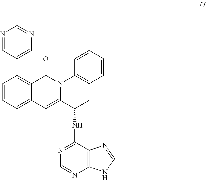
C1=CC=C2C(=C1C1=CN=C(C)N=C1)C(=O)N(C1=CC=CC=C1)C(C(C)NC1=NC=NC3=C1N=CN3)=C2
